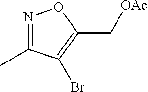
N1=C(C)C(Br)=C(C[OAc])O1
